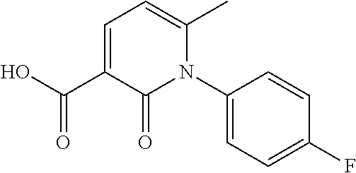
C1(N2C(=O)C(C(O)=O)=CC=C2C)=CC=C(F)C=C1
